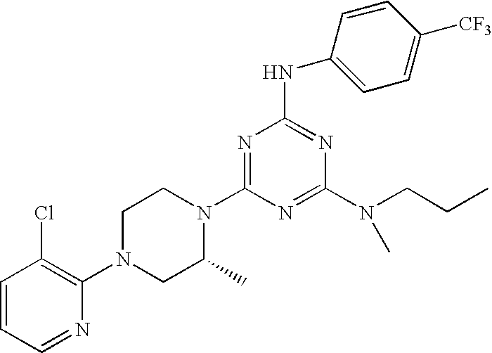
C1=CC=NC(N2CC(C)N(C3=NC(NC4=CC=C([CF3])C=C4)=NC(N(CCC)C)=N3)CC2)=C1Cl
